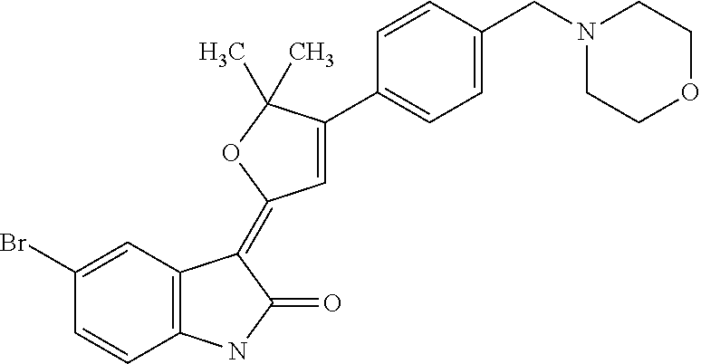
C1(Br)=CC2=C(C=C1)NC(=O)C2=C1C=C(C2=CC=C(CN3CCOCC3)C=C2)C(C)(C)O1
